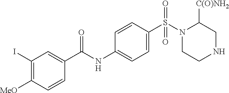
C1(I)=C([MeO])C=CC(C(NC2=CC=C(S(N3CCNCC3[C(O)NH2])(=O)=O)C=C2)=O)=C1
